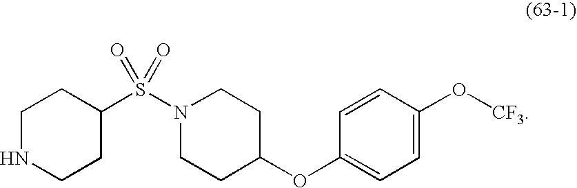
N1(S(C2CCNCC2)(=O)=O)CCC(OC2=CC=C(O[CF3])C=C2)CC1
